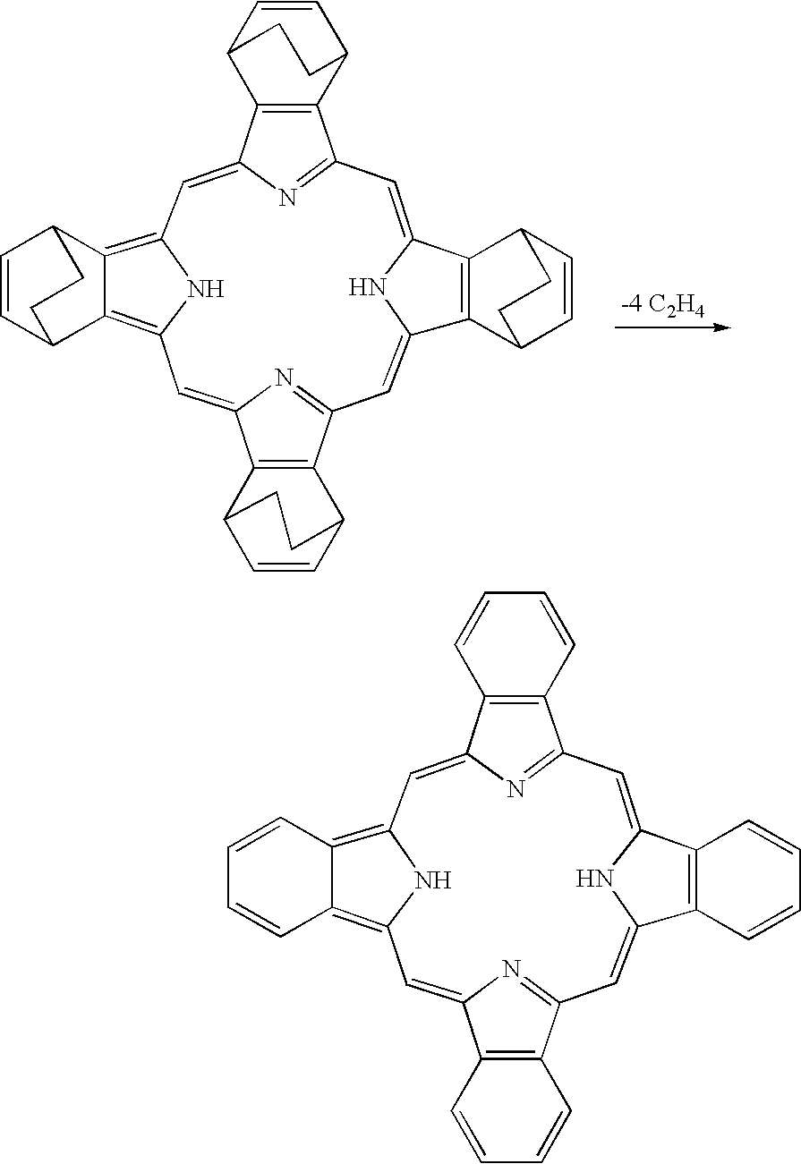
C12=CC3=C4C(=C(C=C5N=C(C=C6NC(=CC(=N1)C1=C2C2C=CC1CC2)C1=C6C2C=CC1CC2)C1=C5C2C=CC1CC2)N3)C1C=CC4CC1.C12=CC3=C4C(=C(C=C5N=C(C=C6NC(=CC(=N1)C1=C2C=CC=C1)C1=C6C=CC=C1)C1=C5C=CC=C1)N3)C=CC=C4
